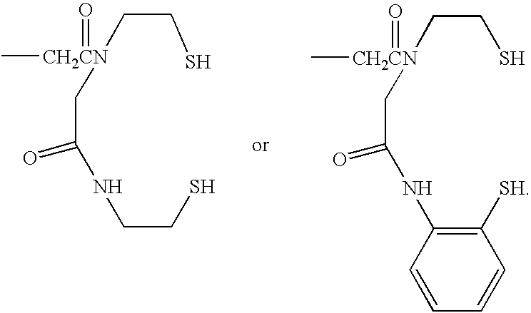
C([CH2CN](=O)(C)CCS)C(NCCS)=O.C([CH2CN](=O)(C)CCS)C(=O)NC1=C([SH])C=CC=C1
